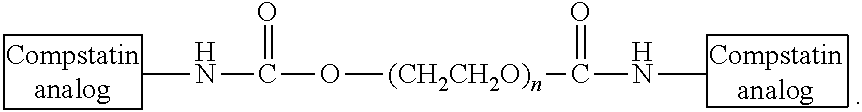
CNC(O[(CH2CH2O)n]C(NC)=O)=O
